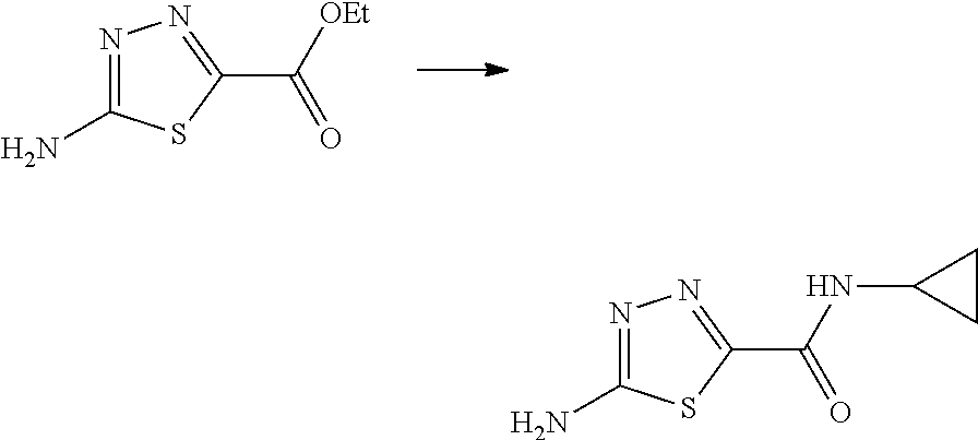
N1=C(N)SC(C([OEt])=O)=N1.N1=C(N)SC(C(NC2CC2)=O)=N1
